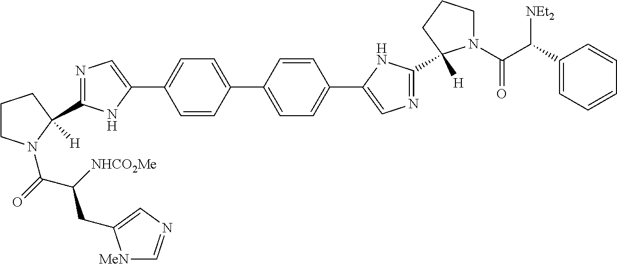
N1=C(C2([H])N(C(=O)C([NHCO2Me])CC3=CN=C[MeN]3)CCC2)NC(C2=CC=C(C3=CC=C(C4=CN=C(C5([H])N(C(C(C6=CC=CC=C6)[NEt2])=O)CCC5)N4)C=C3)C=C2)=C1
